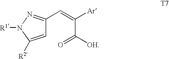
C1=C([R2])N([R1])N=C1C=C([Ar])C([OH])=O
